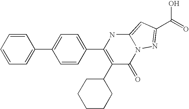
C1=CC=CC(C2=CC=C(C3=C(C4CCCCC4)C(=O)N4C(=CC(C(O)=O)=N4)N3)C=C2)=C1
